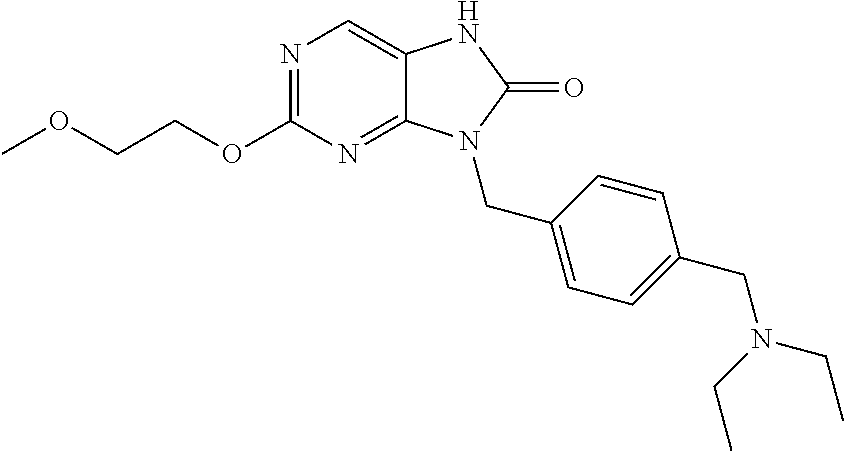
N1=C(OCCOC)N=C2C(=C1)NC(=O)N2CC1=CC=C(CN(CC)CC)C=C1
